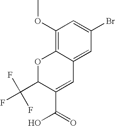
C1(OC)=C2C(=CC(Br)=C1)C=C(C(=O)O)C(C(F)(F)F)O2
